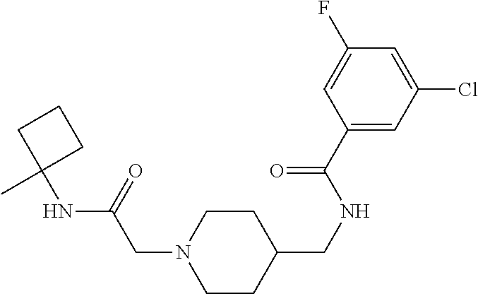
CC1(NC(CN2CCC(CNC(C3=CC(Cl)=CC(F)=C3)=O)CC2)=O)CCC1
